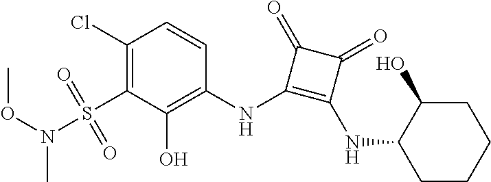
C1(Cl)=C(S(=O)(=O)N(C)OC)C(O)=C(NC2=C(NC3C(O)CCCC3)C(=O)C2=O)C=C1
